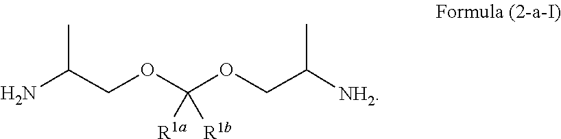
C(COC(OCC([NH2])C)([R1b])[R1a])(N)C
